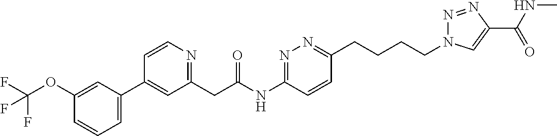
C1(CC(NC2=NN=C(CCCCN3N=NC(C(NC)=O)=C3)C=C2)=O)=NC=CC(C2=CC=CC(OC(F)(F)F)=C2)=C1
